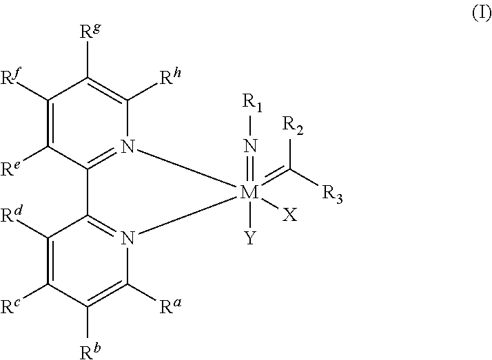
C1([Rf])=C([Re])C2=N(C([Rh])=C1[Rg])[M](=C([R3])[R2])(=N[R1])([Y])([X])N1=C2C([Rd])=C([Rc])C([Rb])=C1[Ra]
